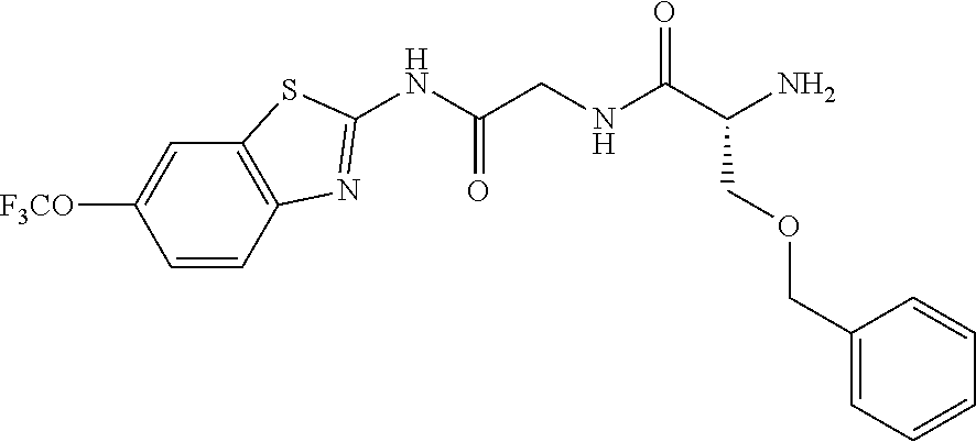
C1=CC2=C(C=C1[F3CO])SC(NC(CNC(C(N)COCC1=CC=CC=C1)=O)=O)=N2
